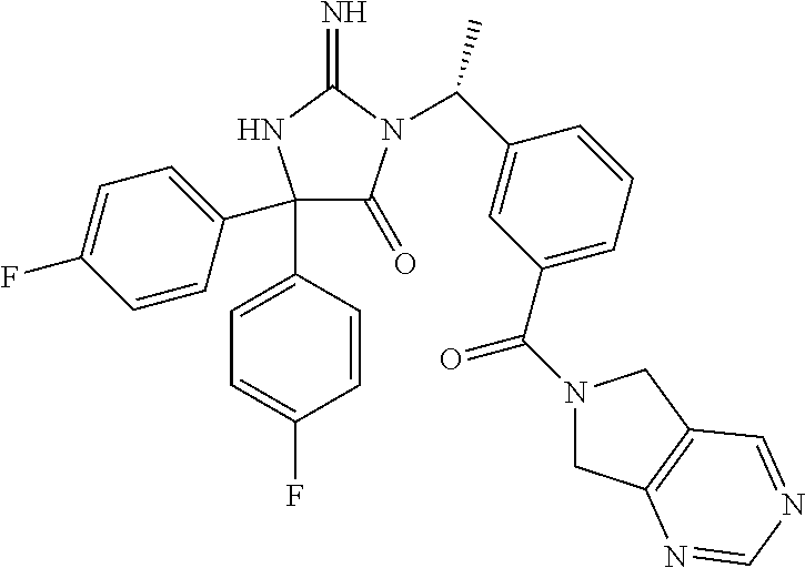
C1(C2=CC=C(F)C=C2)(C2=CC=C(F)C=C2)C(=O)N(C(C2=CC(C(=O)N3CC4=C(C3)C=NC=N4)=CC=C2)C)C(=N)N1
